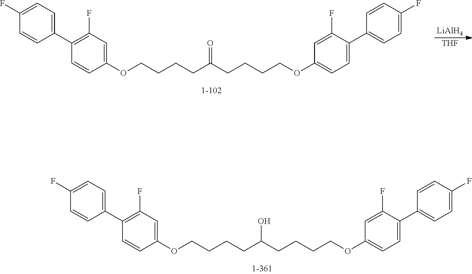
O(CCCCC(CCCCOC1=CC=C(C2=CC=C(F)C=C2)C(F)=C1)O)C1=CC(F)=C(C2=CC=C(F)C=C2)C=C1.O(CCCCC(CCCCOC1=CC=C(C2=CC=C(F)C=C2)C(F)=C1)=O)C1=CC(F)=C(C2=CC=C(F)C=C2)C=C1.[LiAlH4].[THF]
